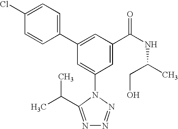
C1(C2=CC(C(NC(C)CO)=O)=CC(N3C(C(C)C)=NN=N3)=C2)=CC=C(Cl)C=C1
